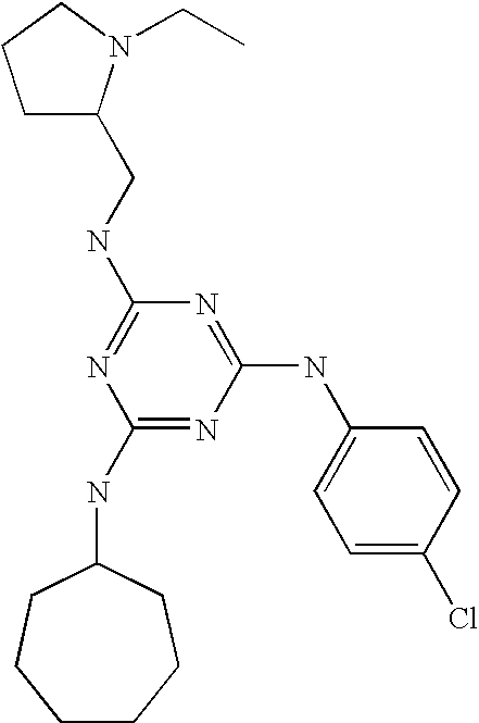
C(NC1=NC(NC2CCCCCC2)=NC(NC2=CC=C(Cl)C=C2)=N1)C1CCCN1CC
